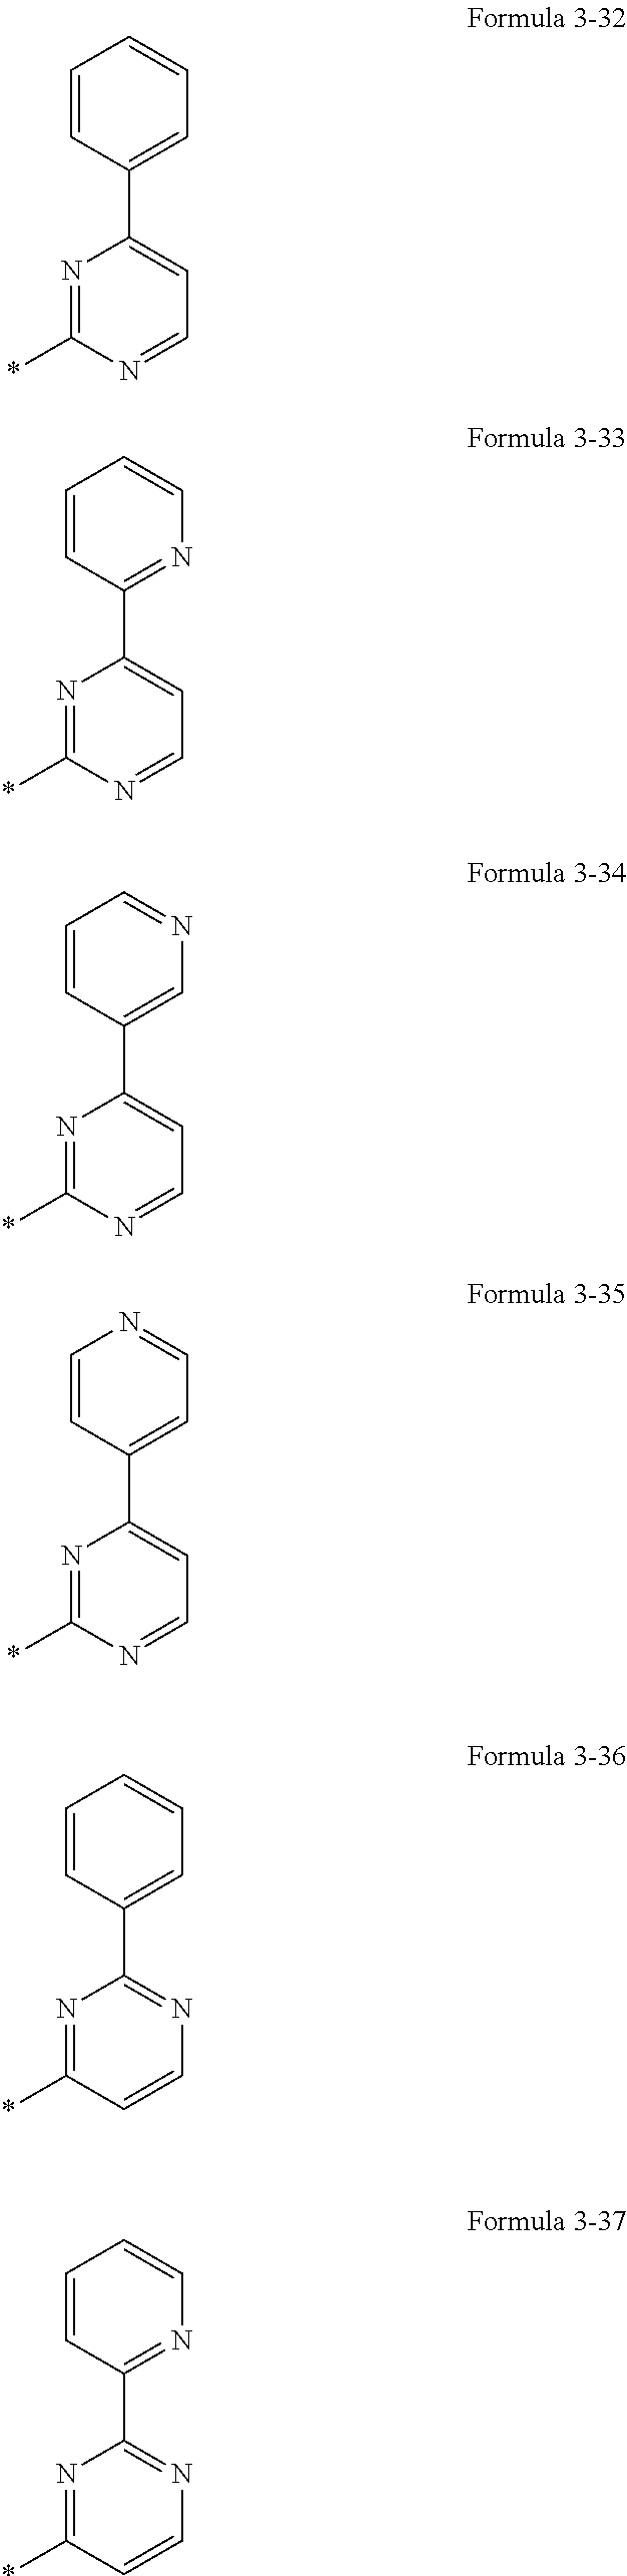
N1=C(*)N=CC=C1C1=CC=CC=C1.N1=C(*)N=CC=C1C1=NC=CC=C1.N1=C(*)N=CC=C1C1=CN=CC=C1.N1=C(*)N=CC=C1C1=CC=NC=C1.N1=C(*)C=CN=C1C1=CC=CC=C1.N1=C(*)C=CN=C1C1=NC=CC=C1
